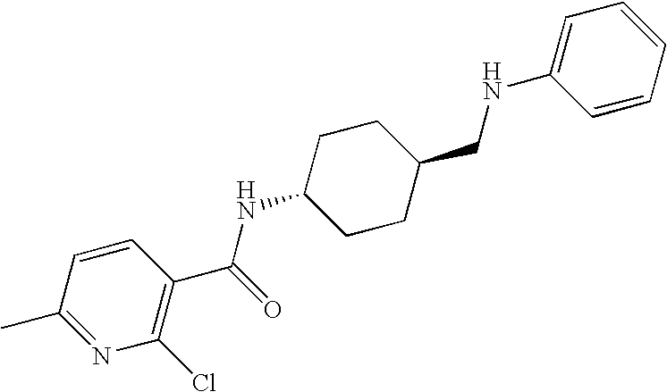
C1=CC(C)=NC(Cl)=C1C(=O)NC1CCC(CNC2=CC=CC=C2)CC1
